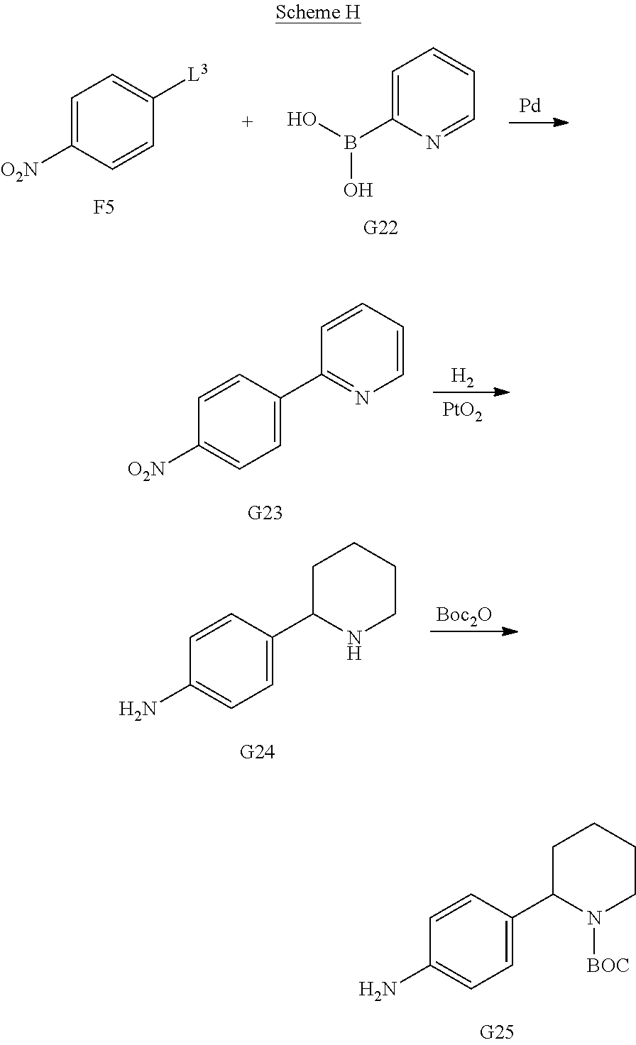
NC1=CC=C(C2N([BOC])CCCC2)C=C1.[O2N]C1=CC=C([L3])C=C1.[F5].[Pd].B(C1=CC=CC=N1)(O)O.[G22].[O2N]C1=CC=C(C2=NC=CC=C2)C=C1.[H2].[PtO2].[Boc2O].NC1=CC=C(C2NCCCC2)C=C1
